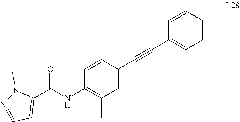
C(C1=CC(C)=C(NC(C2=CC=NN2C)=O)C=C1)#CC1=CC=CC=C1
